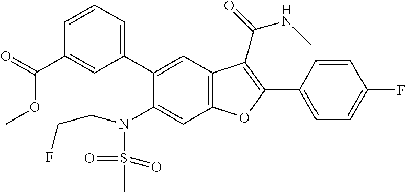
O=C(C1=CC(C2=CC3=C(C=C2N(CCF)S(C)(=O)=O)OC(C2=CC=C(F)C=C2)=C3C(=O)NC)=CC=C1)OC
